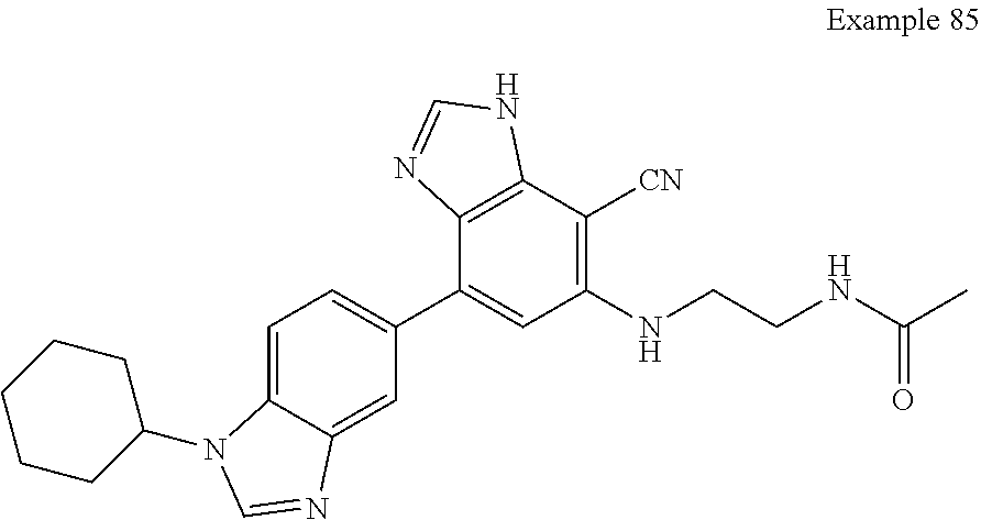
C1(C2=CC(NCCNC(C)=O)=C([CN])C3=C2N=CN3)=CC=C2C(=C1)N=CN2C1CCCCC1
